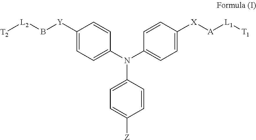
C1([Y]B[L2][T2])=CC=C(N(C2=CC=C([Z])C=C2)C2=CC=C([X][A][L1][T1])C=C2)C=C1
